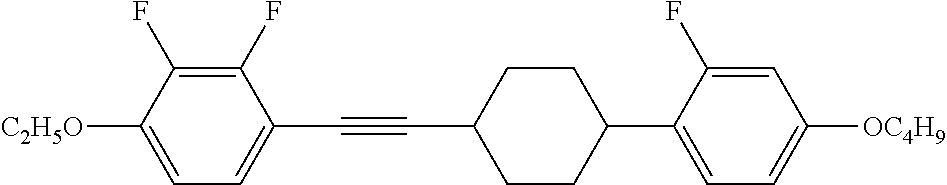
C1(F)=C(F)C([C2H5O])=CC=C1C#CC1CCC(C2=CC=C([OC4H9])C=C2F)CC1
